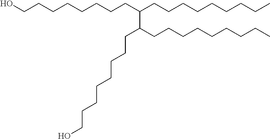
OCCCCCCCCC(CCCCCCCCC)C(CCCCCCCCC)CCCCCCCCO
